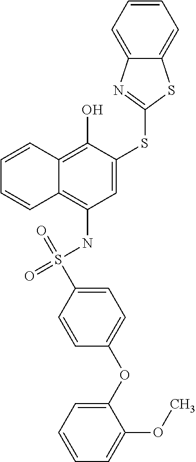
C1=CC2=C(O)C(SC3=NC4=CC=CC=C4S3)=CC(NS(=O)(C3=CC=C(OC4=CC=CC=C4OC)C=C3)=O)=C2C=C1
